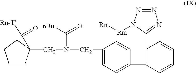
C1CC(C(=O)[Rn-T])(CN(CC2=CC=C(C3=C(C4=NN=NN4[Rm][Rn])C=CC=C3)C=C2)C([nBu])=O)CC1
